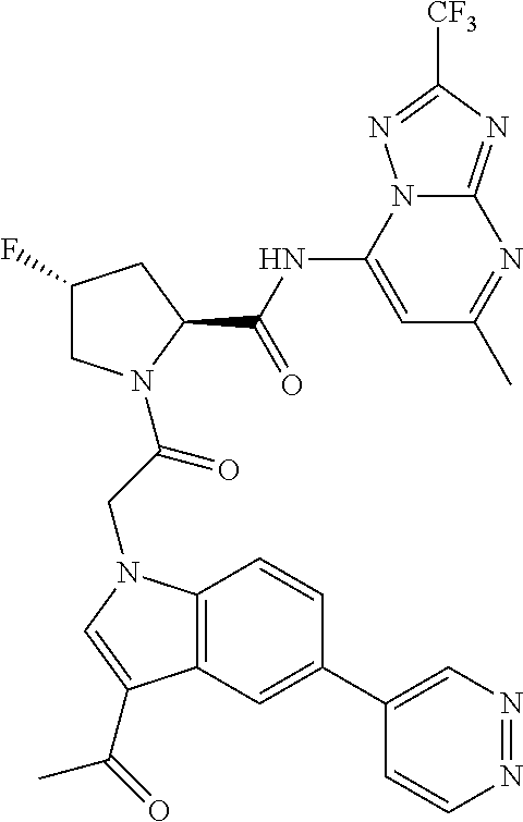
C1(C2=CC3=C(C=C2)N(CC(=O)N2CC(F)CC2C(NC2=CC(C)=NC4=NC([CF3])=NN24)=O)C=C3C(=O)C)=CN=NC=C1
